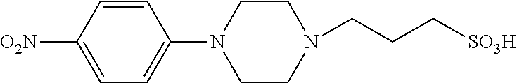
N1(CCC[SO3H])CCN(C2=CC=C([O2N])C=C2)CC1
